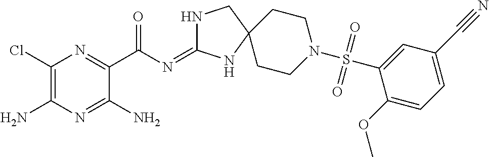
C1(Cl)=C(N)N=C(N)C(C(N=C2NCC3(N2)CCN(S(C2=CC(C#N)=CC=C2OC)(=O)=O)CC3)=O)=N1
